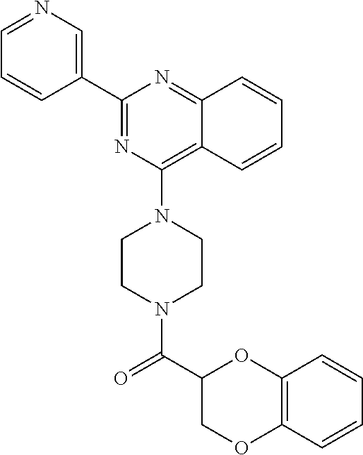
C1=CC2=NC(C3=CN=CC=C3)=NC(N3CCN(C(C4COC5=C(O4)C=CC=C5)=O)CC3)=C2C=C1
